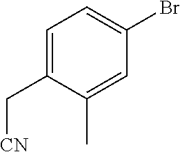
C1=C(C[CN])C(C)=CC(Br)=C1
